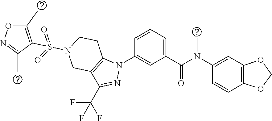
C1(N(C(C2=CC=CC(N3C4=C(C(C(F)(F)F)=N3)CN(S(=O)(=O)C3=C(C)ON=C3C)CC4)=C2)=O)C)=CC2=C(C=C1)OCO2
